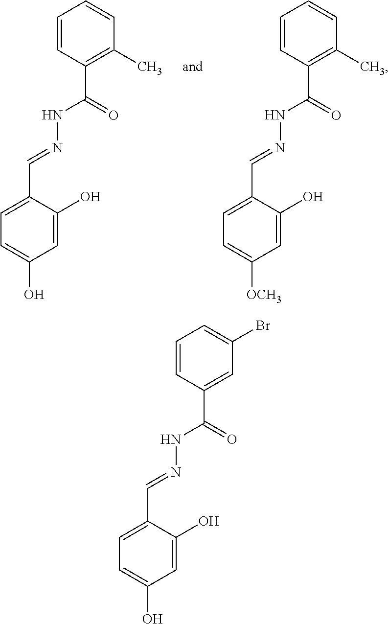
C1=CC(C(=O)NN=CC2=CC=C(O)C=C2O)=C(C)C=C1.C1=CC(C(=O)NN=CC2=CC=C([OCH3])C=C2O)=C(C)C=C1.C1=CC(C(=O)NN=CC2=CC=C(O)C=C2O)=CC(Br)=C1
